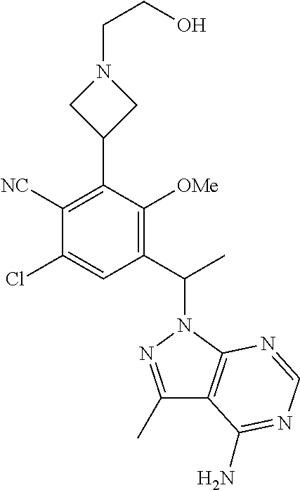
C1([NC])=C(C2CN(CCO)C2)C([OMe])=C(C(N2N=C(C)C3=C2N=CN=C3N)C)C=C1Cl
